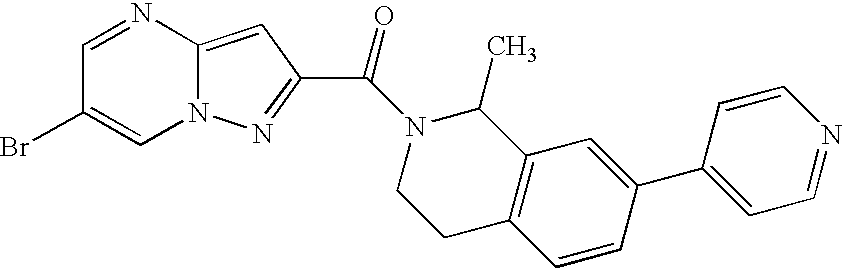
C1=NC2=CC(C(N3C(C)C4=C(CC3)C=CC(C3=CC=NC=C3)=C4)=O)=NN2C=C1Br
